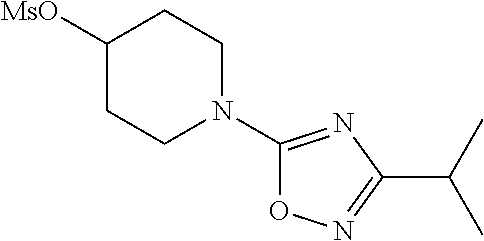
[MsO]C1CCN(C2=NC(C(C)C)=NO2)CC1
